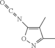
N(=C=O)C1=C(C)C(C)=NO1
